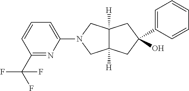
C1(N2CC3([H])C([H])(C2)CC(O)(C2=CC=CC=C2)C3)=CC=CC(C(F)(F)F)=N1
